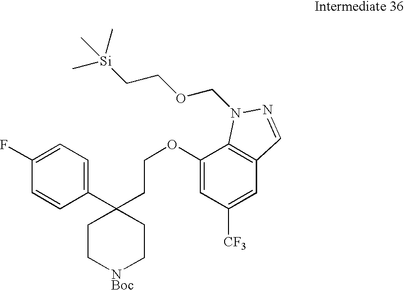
C1(OCCC2(C3=CC=C(F)C=C3)CC[NBoc]CC2)=CC([CF3])=CC2=C1N(COCC[Si](C)(C)C)N=C2
